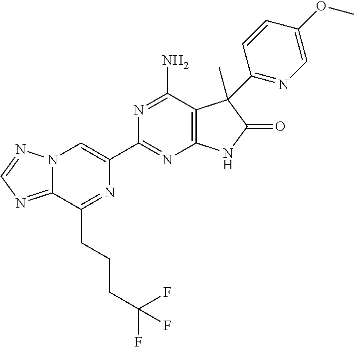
C12=NC=NN1C=C(C1=NC3=C(C(N)=N1)C(C)(C1=NC=C(OC)C=C1)C(=O)N3)N=C2CCCC(F)(F)F
